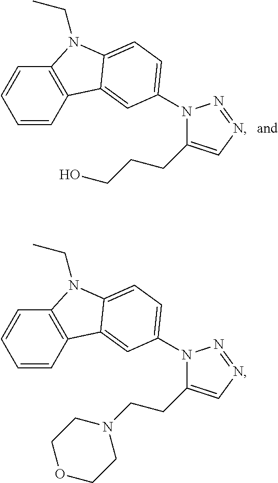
C1=CC2=C(C=C1)N(CC)C1=CC=C(N3C(CCCO)=CN=N3)C=C21.C1=CC2=C(C=C1)N(CC)C1=CC=C(N3C(CCN4CCOCC4)=CN=N3)C=C21
